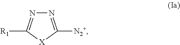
N1=C([N2+])[X]C([R1])=N1
